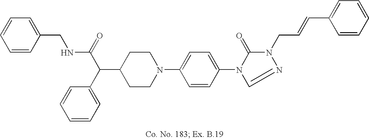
C1(C(C(=O)NCC2=CC=CC=C2)C2=CC=CC=C2)CCN(C2=CC=C(N3C(=O)N(CC=CC4=CC=CC=C4)N=C3)C=C2)CC1
